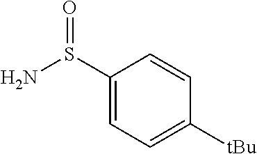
C1(S(N)=O)=CC=C([tBu])C=C1
